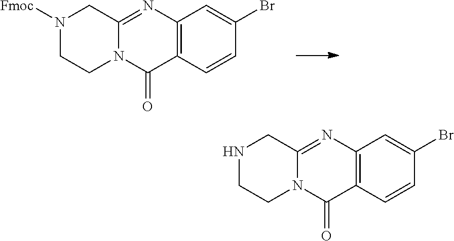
C12=C(C=CC(Br)=C1)C(=O)N1C(=N2)CNCC1.C12=C(C=CC(Br)=C1)C(=O)N1C(=N2)CN([Fmoc])CC1
